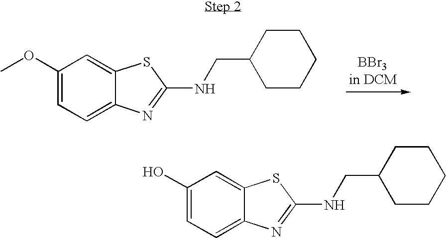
C1(O)=CC=C2C(=C1)SC(NCC1CCCCC1)=N2.C1(OC)=CC=C2C(=C1)SC(NCC1CCCCC1)=N2
